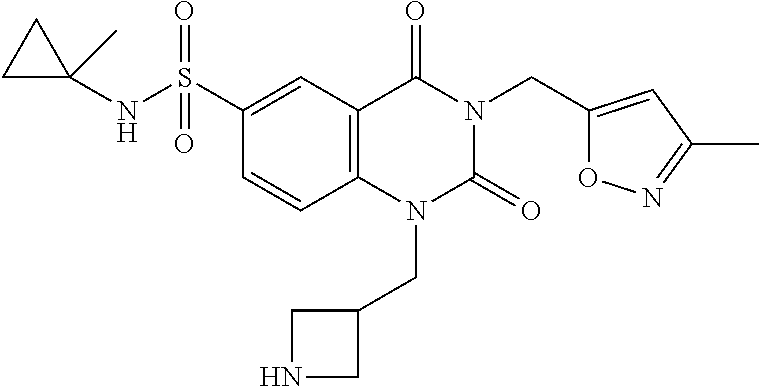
N(S(=O)(=O)C1=CC2=C(C=C1)N(CC1CNC1)C(=O)N(CC1=CC(C)=NO1)C2=O)C1(C)CC1
